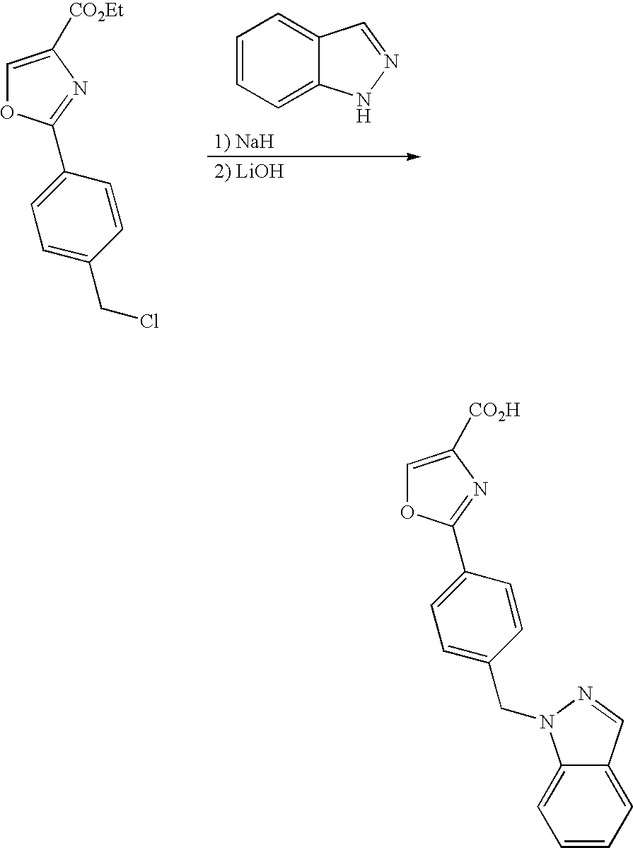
C1=C([CO2Et])N=C(C2=CC=C(CCl)C=C2)O1.C1=CC=C2C(=C1)C=NN2.C1=C([CO2H])N=C(C2=CC=C(CN3C4=CC=CC=C4C=N3)C=C2)O1
